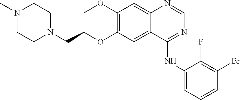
C12=C(C=C3C(=C1)N=CN=C3NC1=CC=CC(Br)=C1F)OC(CN1CCN(C)CC1)CO2
